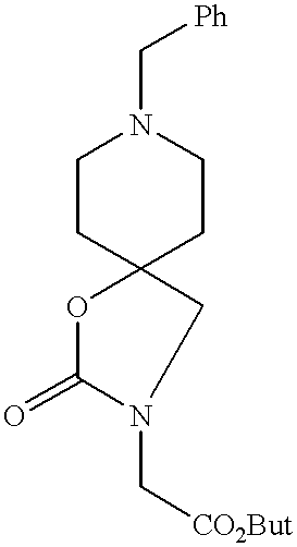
C1CC2(CCN1C[Ph])OC(=O)N(C[CO2But])C2
